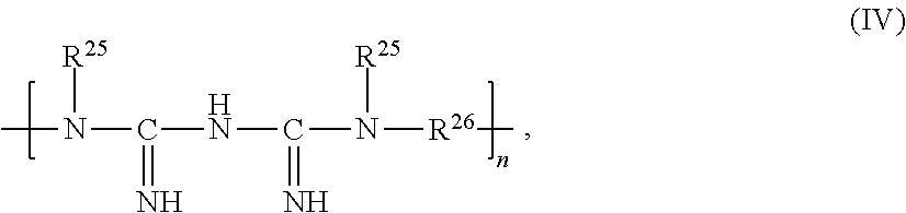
CN(C(NC(N([R26]C)[R25])=N)=N)[R25]
